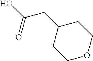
OC(CC1CCOCC1)=O
